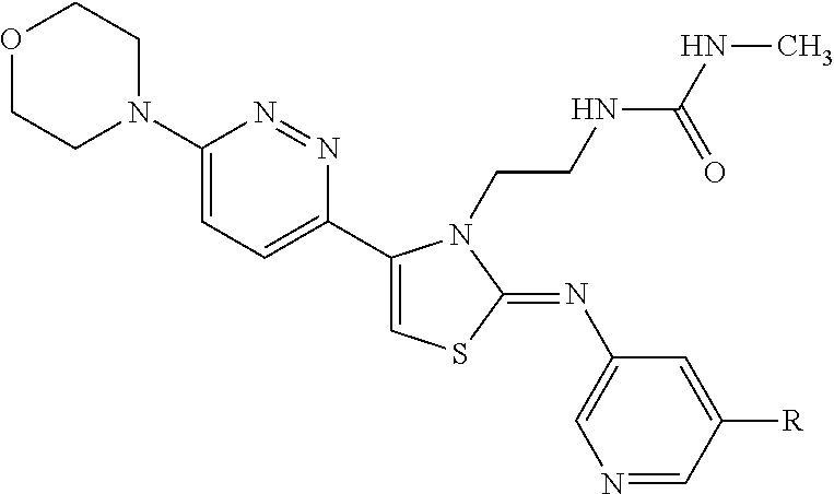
O1CCN(C2=CC=C(C3=CSC(=NC4=CN=CC([R])=C4)N3CCNC(NC)=O)N=N2)CC1
